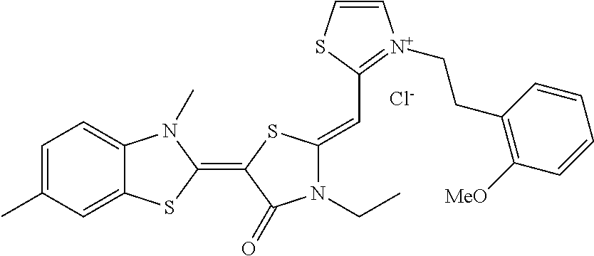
[Cl-].C1=C(C)C=C2C(=C1)N(C)C(=C1C(=O)N(CC)C(=CC3=[N+](CCC4=C([MeO])C=CC=C4)C=CS3)S1)S2
